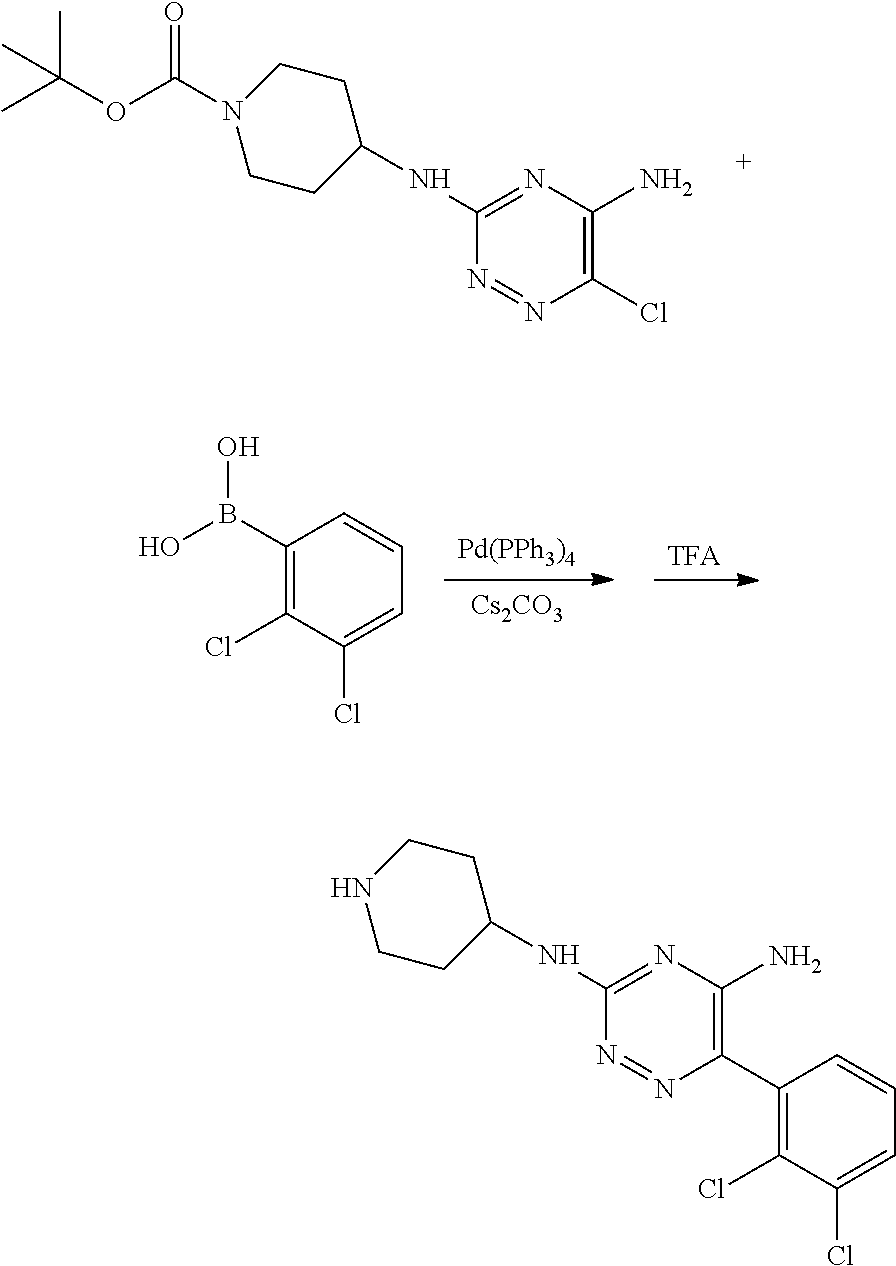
C1(C2=C(Cl)C(Cl)=CC=C2)=C(N)N=C(NC2CCNCC2)N=N1.ClC1=C(N)N=C(NC2CCN(C(OC(C)(C)C)=O)CC2)N=N1.[Cs2CO3].[Pd(PPh3)4].[TFA].C1(B(O)O)=C(Cl)C(Cl)=CC=C1
